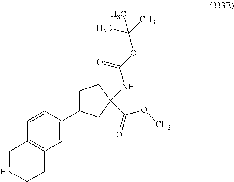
N1CCC2=C(C1)C=CC(C1CCC(C(OC)=O)(NC(OC(C)(C)C)=O)C1)=C2
